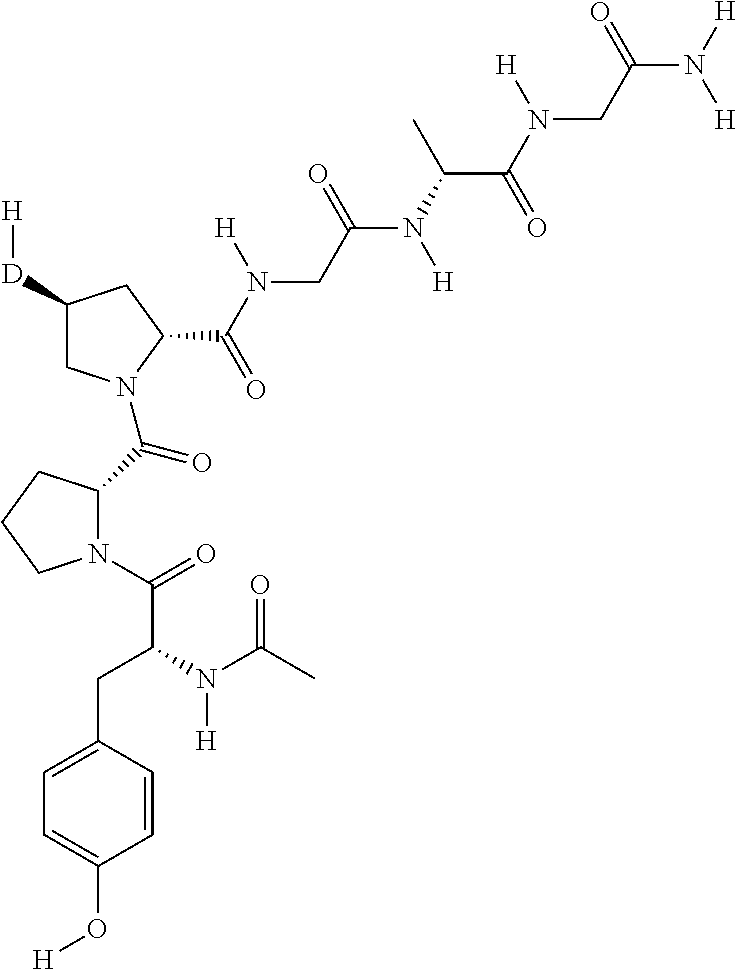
N1(C(=O)C(N(C(C)=O)[H])CC2=CC=C(O[H])C=C2)C(C(=O)N2CC([D][H])CC2C(N([H])CC(N([H])C(C)C(=O)N([H])CC(N([H])[H])=O)=O)=O)CCC1
